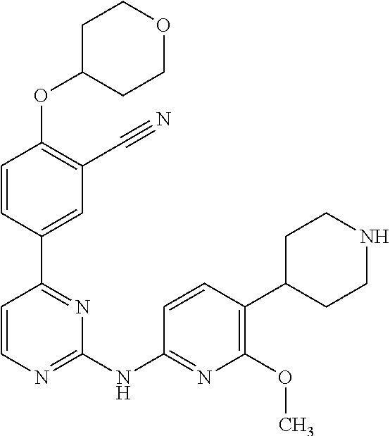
O(C1=C(C#N)C=C(C2=NC(NC3=NC(OC)=C(C4CCNCC4)C=C3)=NC=C2)C=C1)C1CCOCC1
